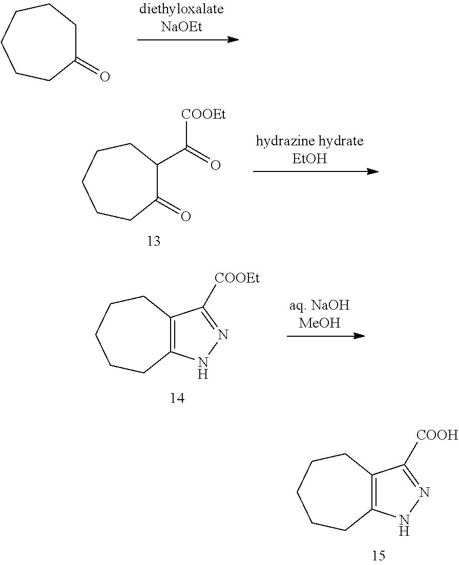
C12=C(CCCCC1)C([COOH])=NN2.C1(=O)CCCCCC1.C1(=O)C(C(=O)[COOEt])CCCCC1.C12=C(CCCCC1)C([COOEt])=NN2
